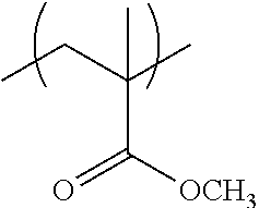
CCC(C)(C([OCH3])=O)C
